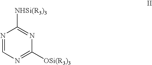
N1=C([OSi(R3)3])N=C([NHSi(R3)3])N=C1
